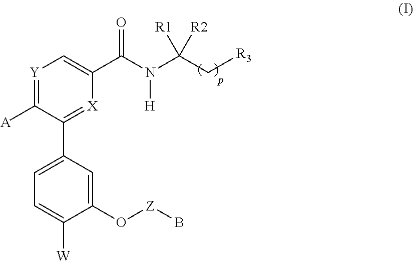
[Y]1=C([A])C(C2=CC=C([W])C(O[Z]B)=C2)=[X]C(C(N(C(C[R3])([R1])[R2])[H])=O)=C1
